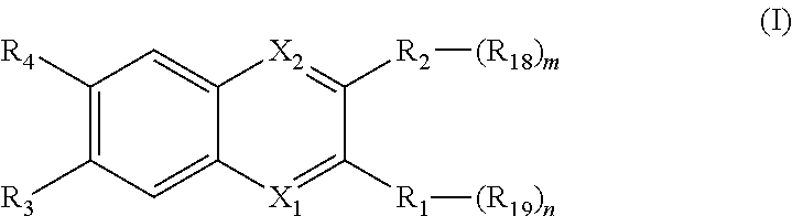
C1([R4])=C([R3])C=C2C(=C1)[X2]=C([R2][(R18)m])C([R1][(R19)n])=[X1]2
